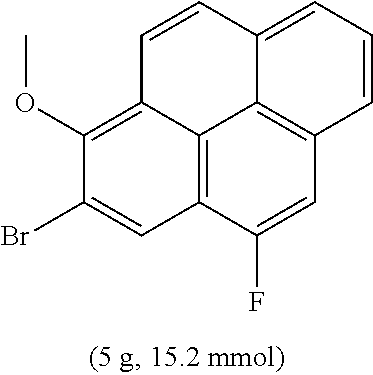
C12=C3C=C(Br)C(OC)=C1C=CC1=CC=CC(=C21)C=C3F
